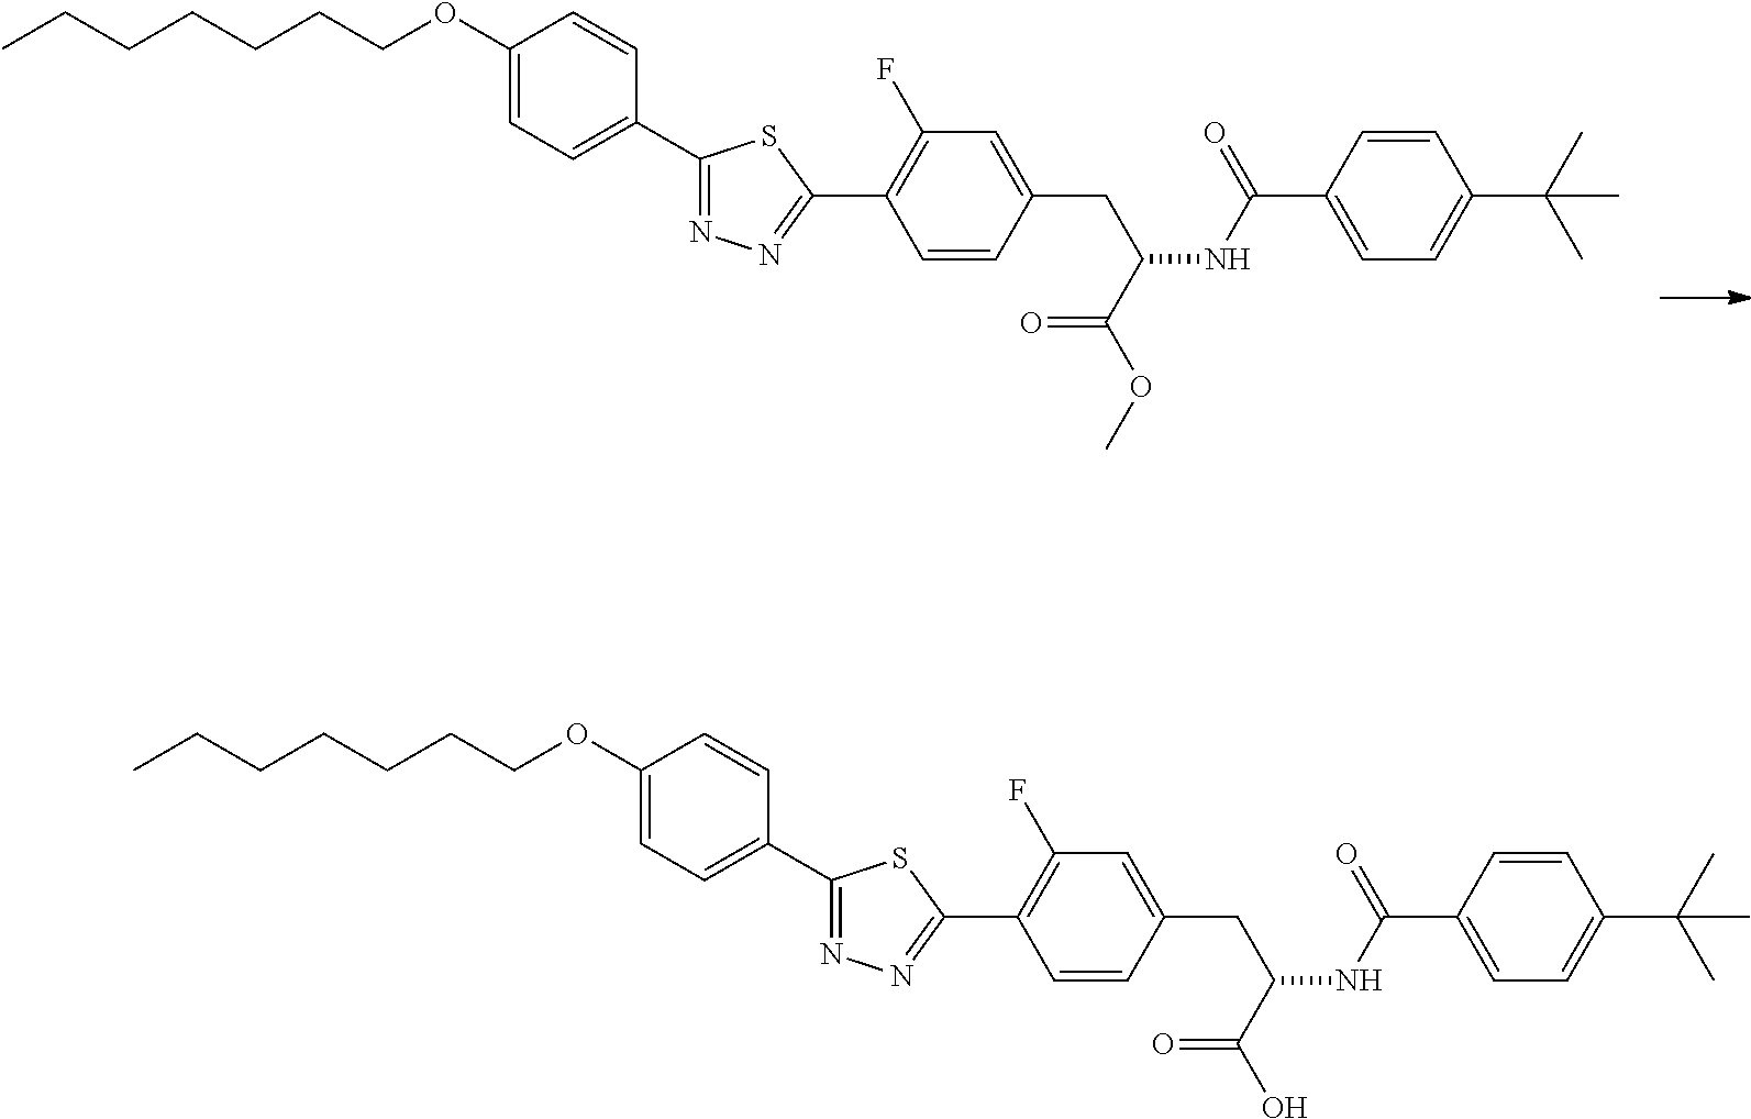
CCCCCCCOC1=CC=C(C2=NN=C(C3=C(F)C=C(CC(C(=O)OC)NC(=O)C4=CC=C(C(C)(C)C)C=C4)C=C3)S2)C=C1.CCCCCCCOC1=CC=C(C2=NN=C(C3=C(F)C=C(CC(C(=O)O)NC(=O)C4=CC=C(C(C)(C)C)C=C4)C=C3)S2)C=C1
